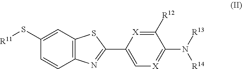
[R11]SC1=CC2=C(C=C1)N=C(C1=C[X]=C(N([R13])[R14])C([R12])=[X]1)S2
